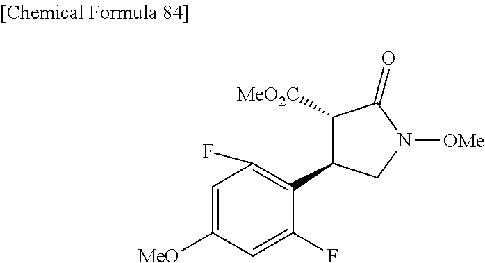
C1=C([MeO])C=C(F)C(C2C([MeO2C])C(=O)N([OMe])C2)=C1F
